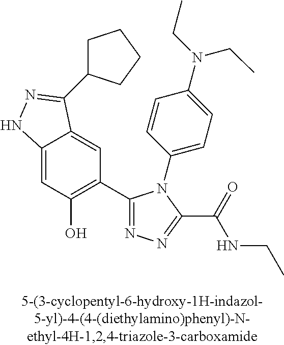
C1=C2C(=CC(C3=NN=C(C(=O)NCC)N3C3=CC=C(N(CC)CC)C=C3)=C1O)C(C1CCCC1)=NN2
